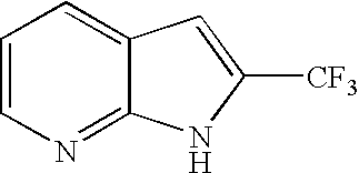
C1=CN=C2C(=C1)C=C([CF3])N2
